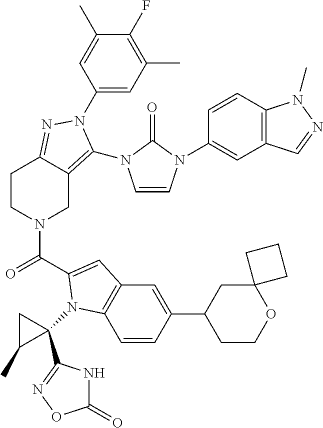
C1(N2C(N3C=CN(C4=CC5=C(C=C4)N(C)N=C5)C3=O)=C3CN(C(=O)C4=CC5=C(C=CC(C6CCOC7(C6)CCC7)=C5)N4C4(C5=NOC(=O)N5)CC4C)CCC3=N2)=CC(C)=C(F)C(C)=C1
